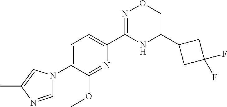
C1=C(N2C=NC(C)=C2)C(OC)=NC(C2=NOCC(C3CC(F)(F)C3)N2)=C1
